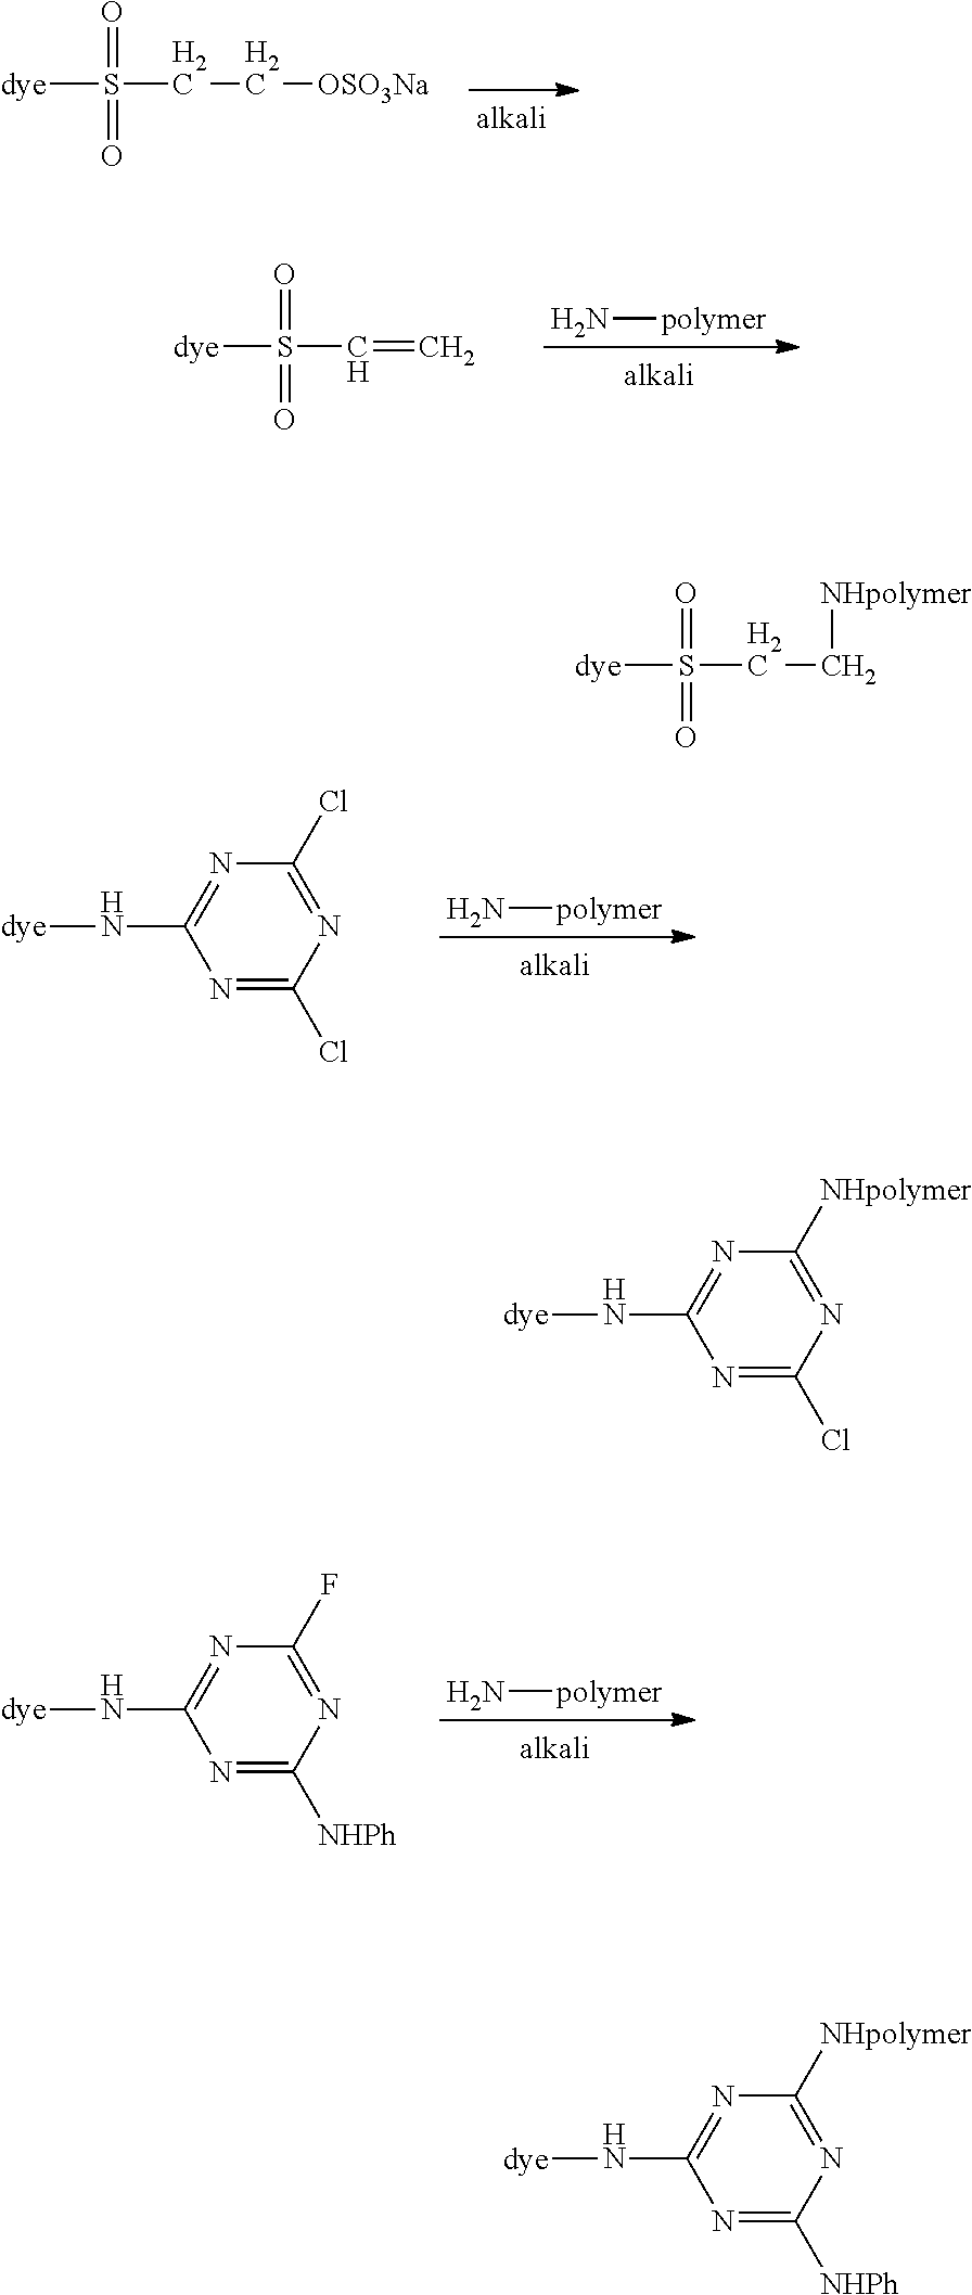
[dye]S(=O)(=O)CC[OSO3Na].[dye]S(=O)(=O)C=C.N[polymer].N1=C(Cl)N=C(Cl)N=C1N[dye].N[polymer].N1=C([NHPh])N=C(F)N=C1N[dye].N[polymer].[dye]S(=O)(=O)CC[NHpolymer].N1=C(Cl)N=C([NHpolymer])N=C1N[dye].N1=C([NHPh])N=C([NHpolymer])N=C1N[dye]
